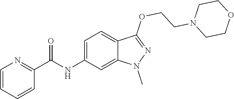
C(NC1=CC=C2C(=C1)N(C)N=C2OCCN1CCOCC1)(C1=NC=CC=C1)=O
